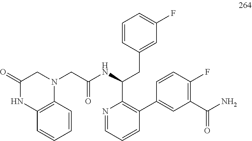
N1=CC=CC(C2=CC(C(N)=O)=C(F)C=C2)=C1C(NC(CN1CC(=O)NC2=C1C=CC=C2)=O)CC1=CC(F)=CC=C1
